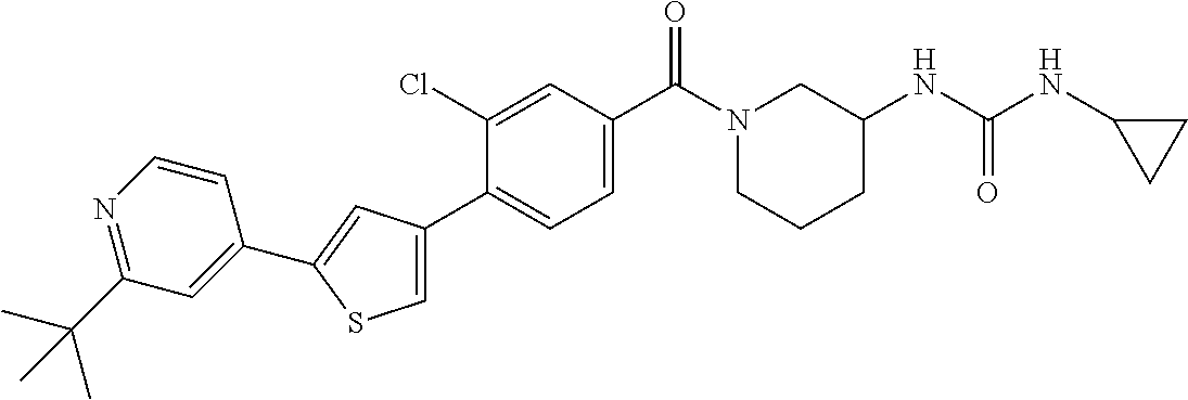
C1(NC(=O)NC2CC2)CN(C(C2=CC=C(C3=CSC(C4=CC(C(C)(C)C)=NC=C4)=C3)C(Cl)=C2)=O)CCC1
